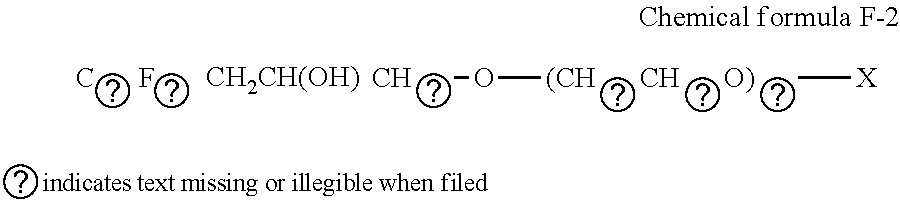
[C      F].[CH2CH(OH)].CO[(CH      CH      O)][X]
